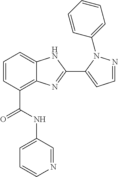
C1=CC(C(=O)NC2=CC=CN=C2)=C2C(=C1)NC(C1=CC=NN1C1=CC=CC=C1)=N2
